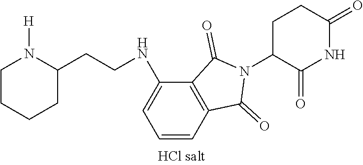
C1C(N2C(=O)C3=C(C2=O)C=CC=C3NCCC2N([H])CCCC2)C(=O)NC(=O)C1
